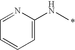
C1=NC(NC)=CC=C1
